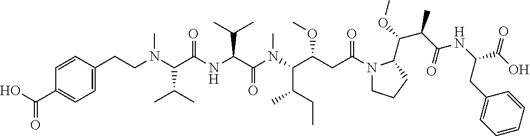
C1=C(CCN(C(C(NC(C(N(C(C(CC(N2CCCC2C(OC)C(C(=O)NC(C(O)=O)CC2=CC=CC=C2)C)=O)OC)C(CC)C)C)=O)C(C)C)=O)C(C)C)C)C=CC(C(=O)O)=C1
